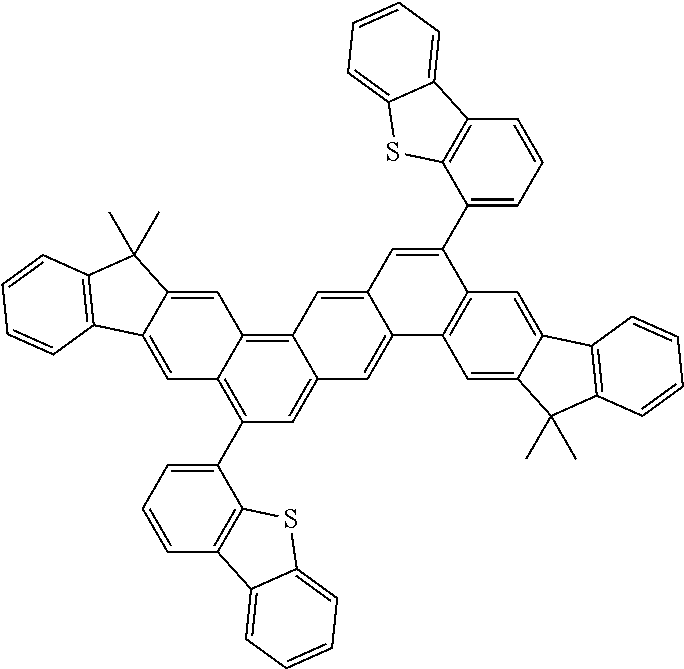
C1(C2=CC=CC3=C2SC2=CC=CC=C32)=C2C(=C3C(=C1)C=C1C(=C3)C=C(C3=CC=CC4=C3SC3=CC=CC=C43)C3=C1C=C1C(=C3)C3=C(C1(C)C)C=CC=C3)C=C1C(=C2)C2=C(C1(C)C)C=CC=C2
